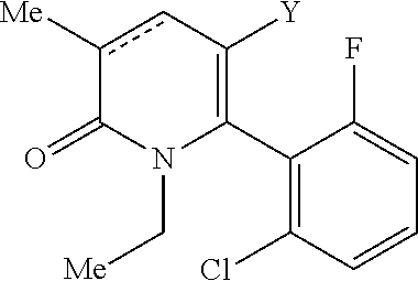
C1(C2=C([Y])cc([Me])C(=O)N2C[Me])=C(Cl)C=CC=C1F
